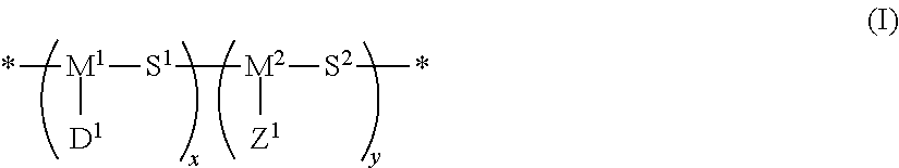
*[M1]([S1][M2]([S2]*)[Z1])[D1]
